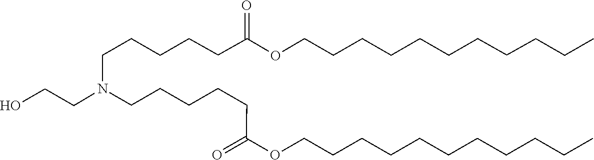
C(CCCC)CCCCCCOC(CCCCCN(CCO)CCCCCC(OCCCCCCCCCCC)=O)=O
